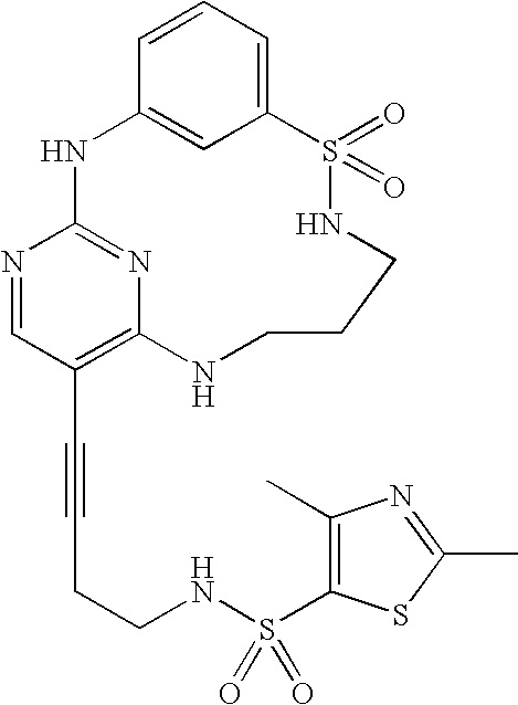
C1=CC=C2C=C1NC1=NC(=C(C#CCCNS(C3=C(C)N=C(C)S3)(=O)=O)C=N1)NCCCNS2(=O)=O
